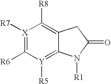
[X]1([R7])=C([R6])[Y]([R5])=C2C(=C1[R8])CC(=O)N2[R1]
